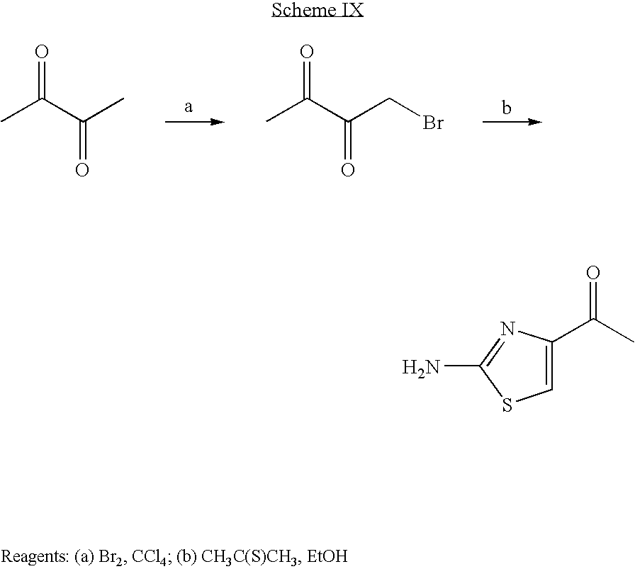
CC(C(C)=O)=O.CC(C(CBr)=O)=O.C1(C(C)=O)=CSC(N)=N1
